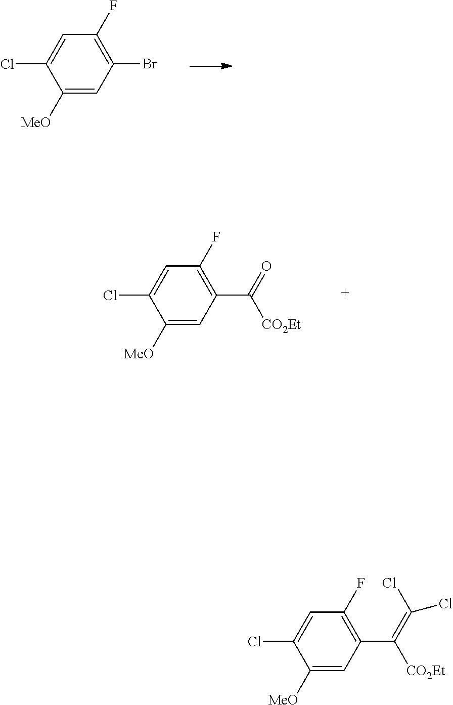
C1([MeO])=CC(Br)=C(F)C=C1Cl.C1([MeO])=CC(C([CO2Et])=O)=C(F)C=C1Cl.C1([MeO])=CC(C(=C(Cl)Cl)[CO2Et])=C(F)C=C1Cl
